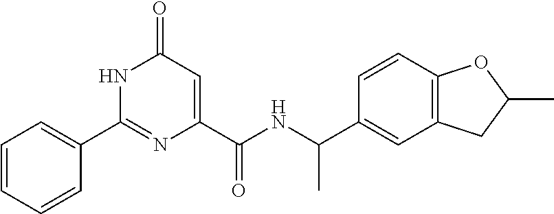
C1=CC=CC(C2=NC(C(=O)NC(C)C3=CC4=C(C=C3)OC(C)C4)=CC(=O)N2)=C1
